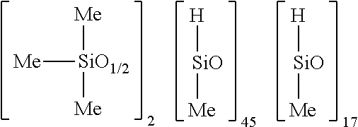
[Me][SiO1/2]([Me])[Me].[H][SiO][Me].[H][SiO][Me]
